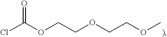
ClC(OCCOCCOC)=O
